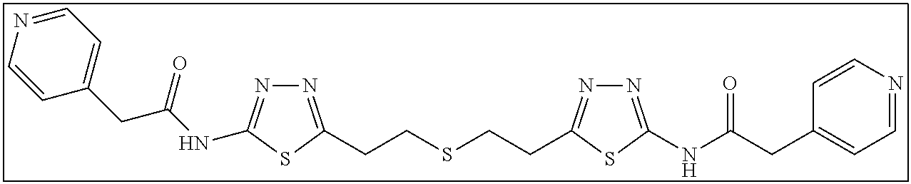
N1=C(CCSCCC2=NN=C(NC(CC3=CC=NC=C3)=O)S2)SC(NC(CC2=CC=NC=C2)=O)=N1
